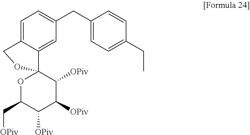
C12=CC(CC3=CC=C(CC)C=C3)=CC=C1COC21OC(C[OPiv])C([OPiv])C([OPiv])C1[OPiv]
